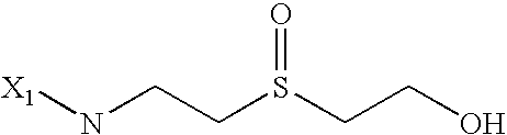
[X1]NCCS(CCO)=O
